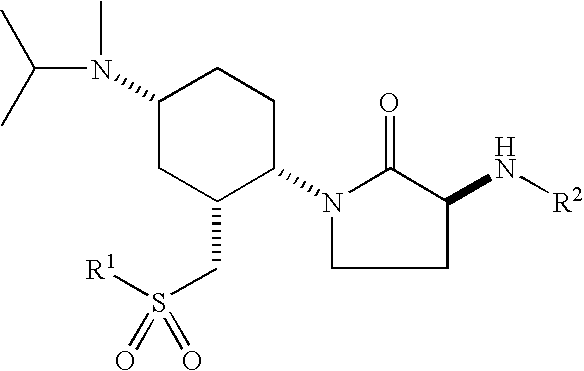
N1(C2CCC(N(C)C(C)C)CC2CS(=O)([R1])=O)CCC(N[R2])C1=O
